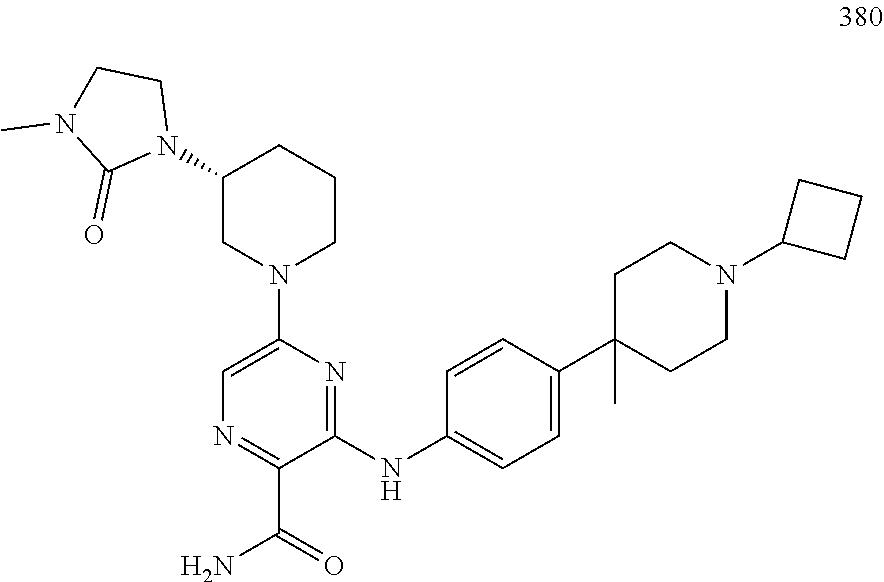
N1=C(C(=O)N)C(NC2=CC=C(C3(C)CCN(C4CCC4)CC3)C=C2)=NC(N2CCCC(N3CCN(C)C3=O)C2)=C1
